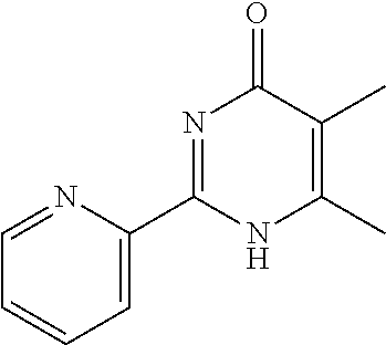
C1=C(C2=NC(=O)C(C)=C(C)N2)N=CC=C1
